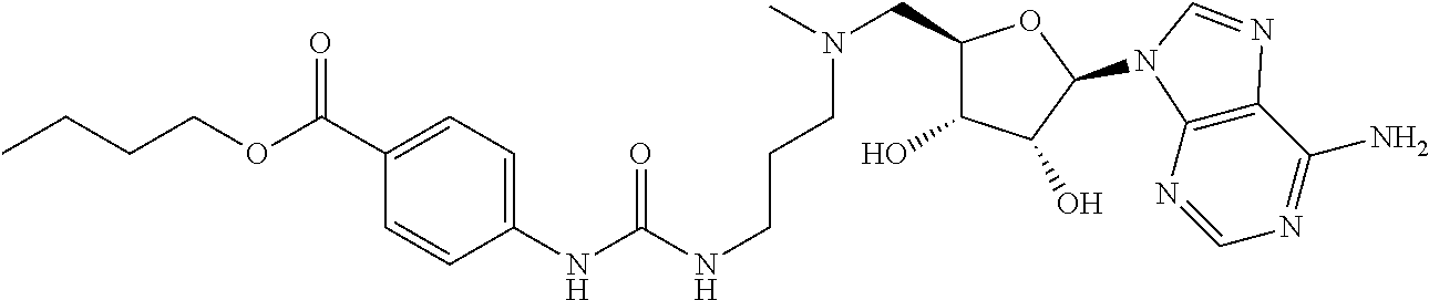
C12=C(N=CN=C1N)N(C1C(O)C(O)C(CN(C)CCCNC(NC3=CC=C(C(OCCCC)=O)C=C3)=O)O1)C=N2
